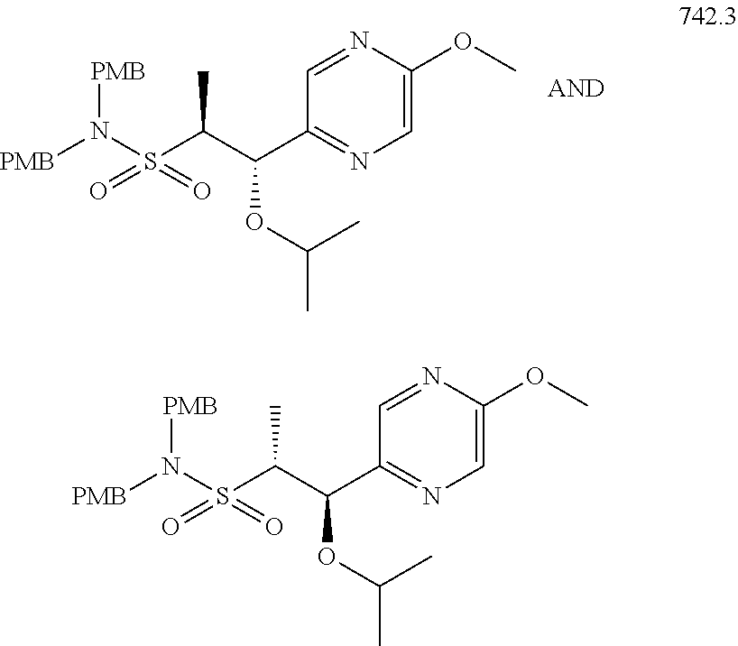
N(S(C(C)C(C1=NC=C(OC)N=C1)OC(C)C)(=O)=O)([PMB])[PMB].N(S(C(C)C(C1=NC=C(OC)N=C1)OC(C)C)(=O)=O)([PMB])[PMB]
